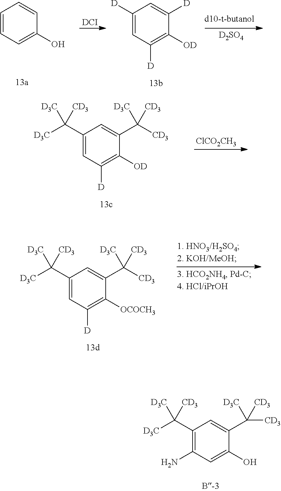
C1=CC=C(O)C=C1.[DCI].C1([D])=CC([D])=C([OD])C([D])=C1.[D2SO4].C1(C([D3C])([CD3])[D3C])=CC([D])=C([OD])C(C([CD3])([CD3])[D3C])=C1.[ClCO2CH3].C1(C([D3C])([CD3])[D3C])=CC([D])=C([OCOCH3])C(C([CD3])([CD3])[D3C])=C1.C1(C([D3C])([CD3])[D3C])=C(N)C=C(O)C(C([CD3])([CD3])[D3C])=C1
